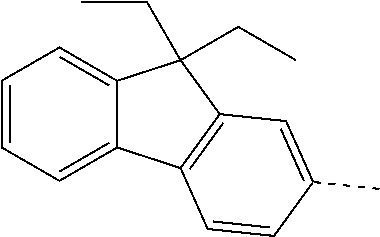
C1=CC=C2C(=C1)C(CC)(CC)C1=C2C=CC(C)=C1
